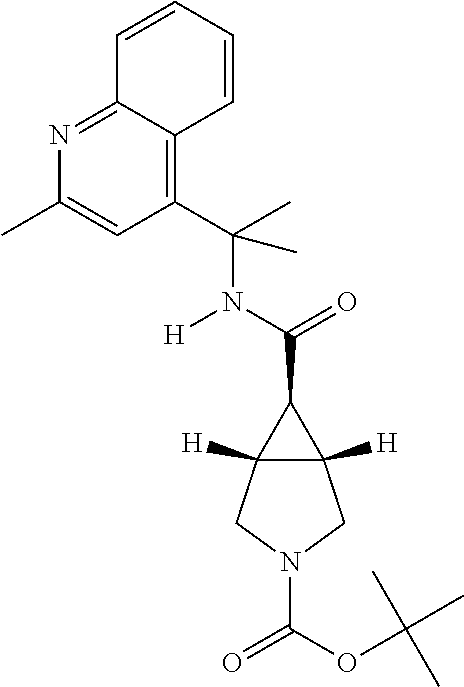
N(C(=O)C1C2([H])C1([H])CN(C(=O)OC(C)(C)C)C2)([H])C(C1=C2C(=NC(C)=C1)C=CC=C2)(C)C
